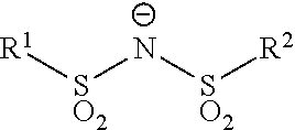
[R1][SO2][N-][SO2][R2]
